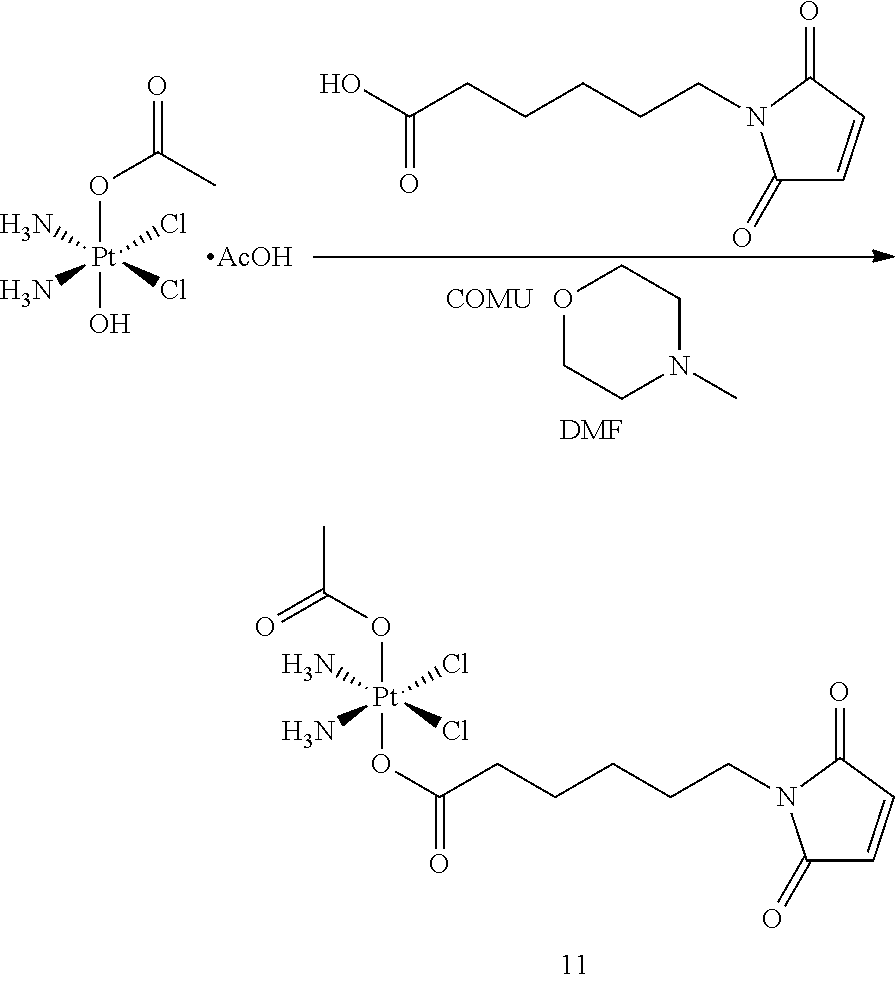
[Pt](OC(=O)C)(OC(=O)CCCCCN1C(=O)C=CC1=O)(N)(N)(Cl)Cl.OC(=O)CCCCCN1C(=O)C=CC1=O.[DMF].[Pt](OC(C)=O)(O)(N)(N)(Cl)Cl.[AcOH].[COMU].O1CCN(C)CC1
